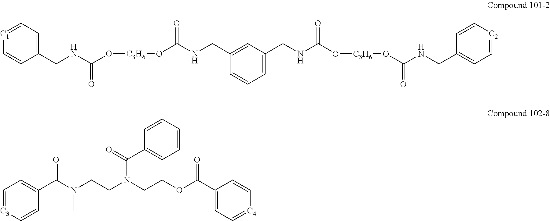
C1=CC(CNC(O[C3H6]OC(NCC2=CC(CNC(O[C3H6]OC(NCC3=CC=[C2]C=C3)=O)=O)=CC=C2)=O)=O)=CC=[C1]1.C1(C(N(CCOC(C2=CC=[C4]C=C2)=O)CCN(C(C2=CC=[C3]C=C2)=O)C)=O)=CC=CC=C1
